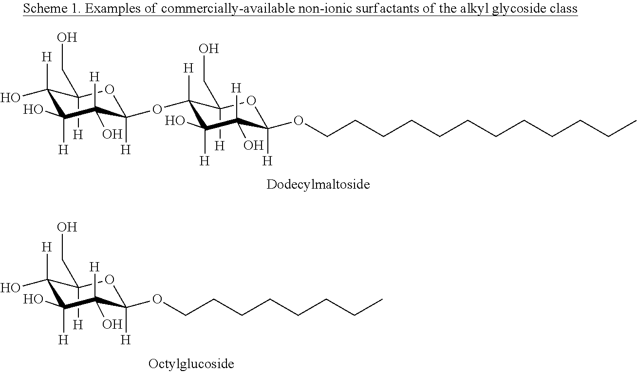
C(CCCCCCC)OC1([H])OC([H])(CO)C([H])(O)C([H])(O)C1([H])O.C1([H])(CO)C([H])(OC2([H])OC([H])(CO)C([H])(O)C([H])(O)C2([H])O)C([H])(O)C([H])(O)C([H])(OCCCCCCCCCCCC)O1
